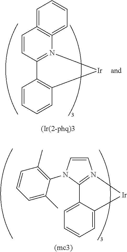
C1=CC=CC2=C1C1=N(C3=C(=CC=CC=3)C=C1)[Ir]2.C1=C2C(=CC=C1)C1=N(C=CN1C1=C(C)C=CC=C1C)[Ir]2
